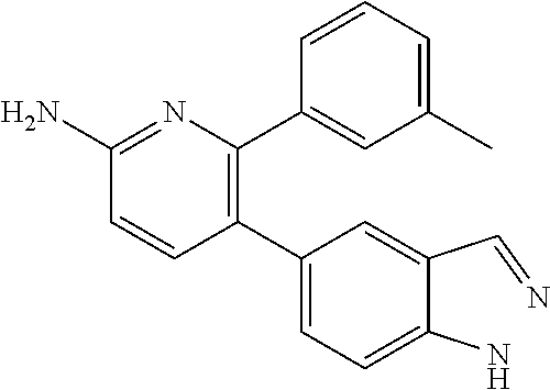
C1(C2=CC=C(N)C(C=N)=C2)=C(C2=CC(C)=CC=C2)N=C(N)C=C1
